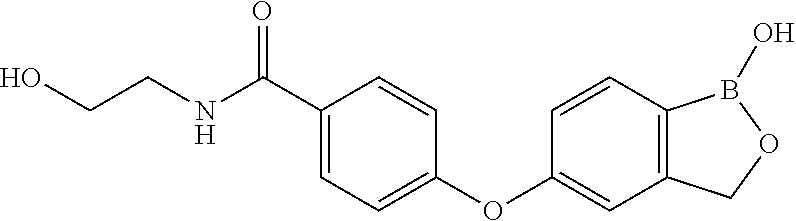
C1(C(NCCO)=O)=CC=C(OC2=CC3=C(C=C2)B(O)OC3)C=C1
